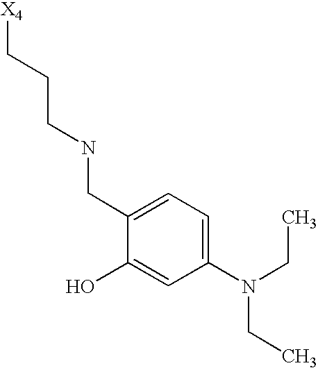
C1(O)=CC(N(CC)CC)=CC=C1CNCCC[X4]
